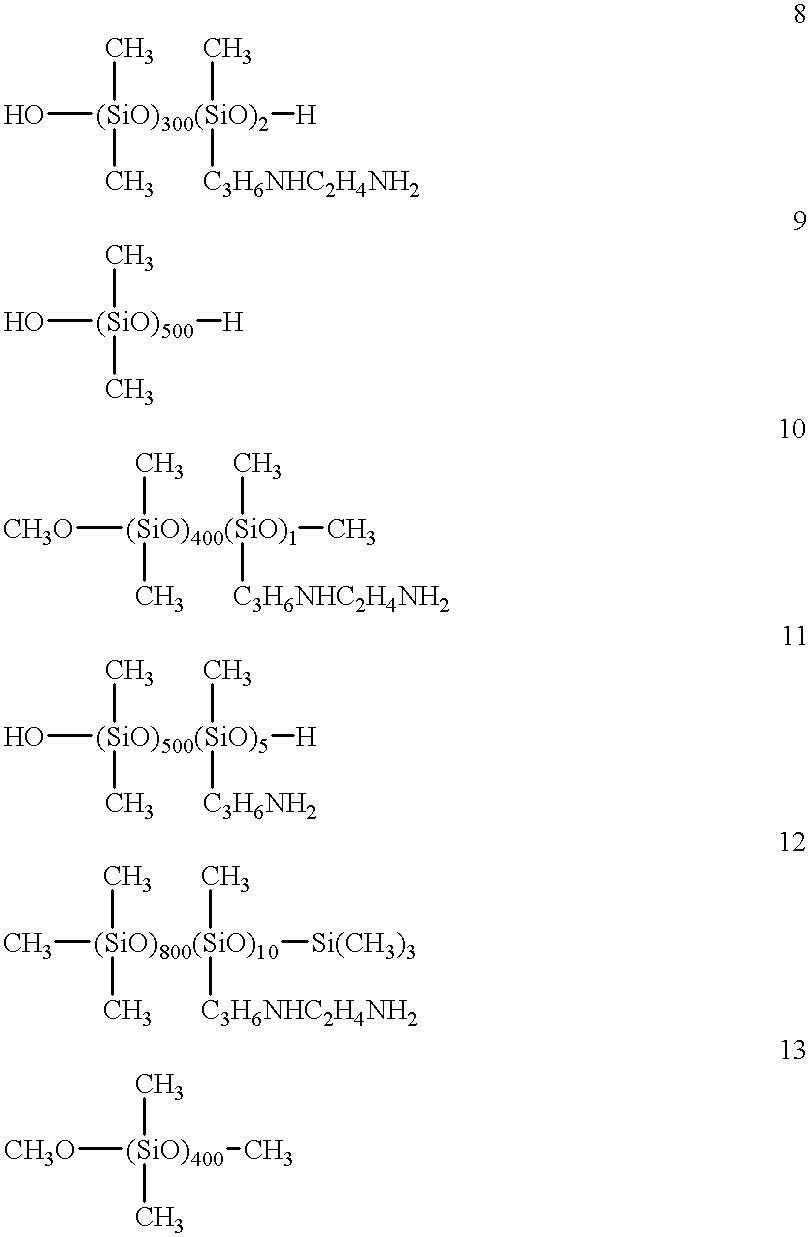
O[(SiO)300(SiO)2]([H])(C)([C3H6NHC2H4NH2])(C)C.O[(SiO)500](C)(C)[H].[CH3O][(SiO)400(SiO)1](C)(C)([C3H6NHC2H4NH2])(C)C.O[(SiO)500(SiO)5]([H])(C)([C3H6NH2])(C)C.C[(SiO)800(SiO)10]([Si(CH3)3])(C)(C)([C3H6NHC2H4NH2])C.[CH3O][(SiO)400](C)(C)C
